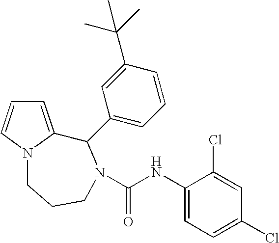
C1=C2N(C=C1)CCCN(C(NC1=CC=C(Cl)C=C1Cl)=O)C2C1=CC=CC(C(C)(C)C)=C1
